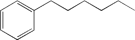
C1=CC=CC(CCCCCC)=C1
